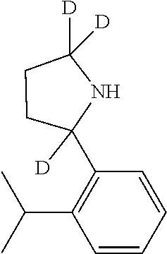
C1=CC=CC(C2([D])NC([D])([D])CC2)=C1C(C)C
